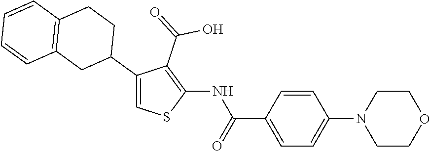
C1=CC(C(=O)NC2=C(C(=O)O)C(C3CCC4=C(C3)C=CC=C4)=CS2)=CC=C1N1CCOCC1
